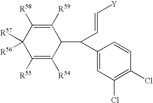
C1([R59])=C([R58])C([R57])([R56])C([R55])=C([R54])C1C(C=C[Y])C1=CC(Cl)=C(Cl)C=C1
